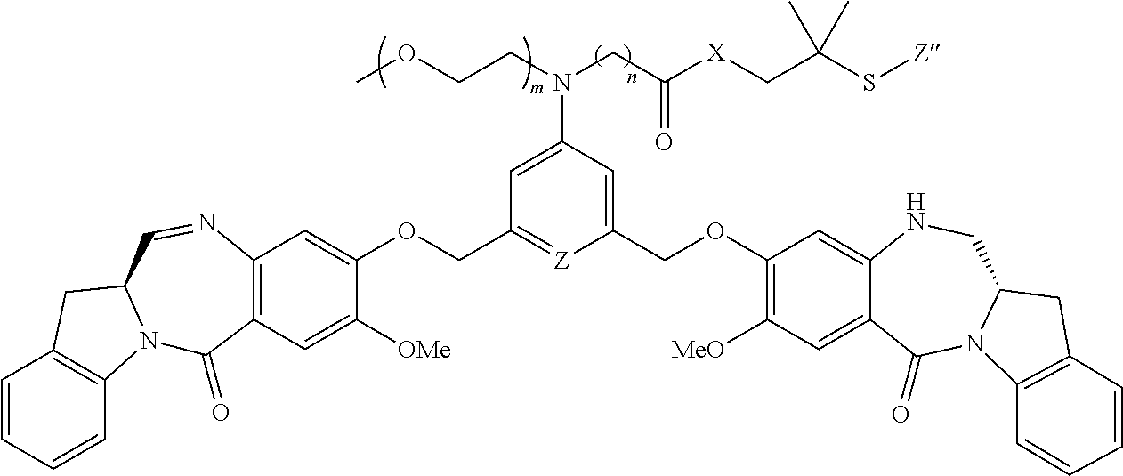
C1=CC=CC2=C1CC1N2C(=O)C2=C(N=C1)C=C(OCC1=[Z]C(COC3=C([MeO])C=C4C(=C3)NCC3N(C4=O)C4=C(C3)C=CC=C4)=CC(N(CC([X]CC(S[Z])(C)C)=O)CCOC)=C1)C([OMe])=C2
